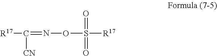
[R17]C(=NOS(=O)(=O)[R17])[CN]
